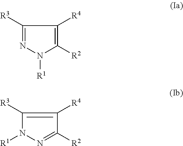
N1=C([R3])C([R4])=C([R2])N1[R1].N1([R1])N=C([R2])C([R4])=C1[R3]
